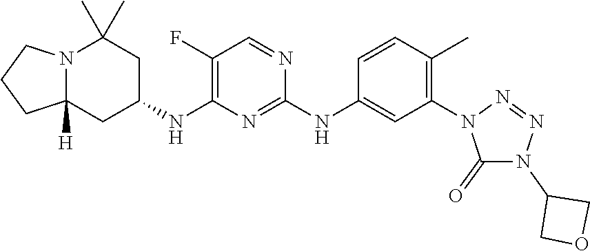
N12C([H])(CC(NC3=C(F)C=NC(NC4=CC(N5C(=O)N(C6COC6)N=N5)=C(C)C=C4)=N3)CC1(C)C)CCC2
